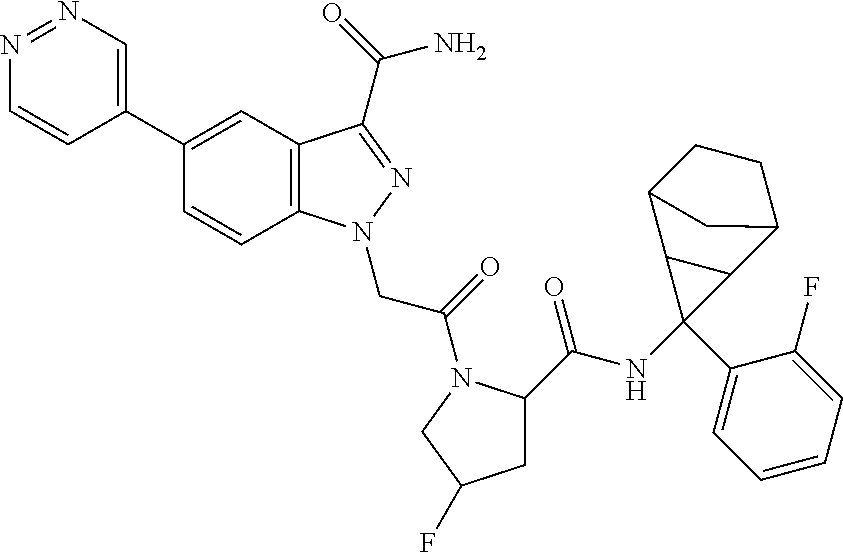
N1=NC=C(C2=CC3=C(C=C2)N(CC(=O)N2C(C(=O)NC4(C5=CC=CC=C5F)C5C4C4CCC5C4)CC(F)C2)N=C3C(N)=O)C=C1
